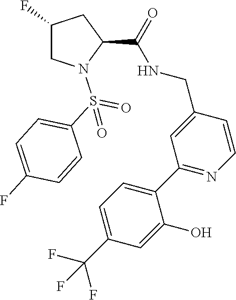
C1=CN=C(C2=CC=C(C(F)(F)F)C=C2O)C=C1CNC(C1N(S(C2=CC=C(F)C=C2)(=O)=O)CC(F)C1)=O
